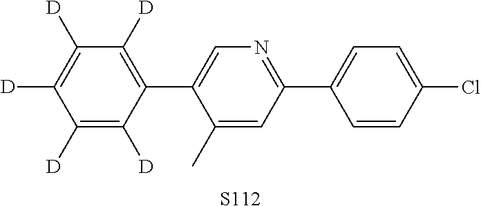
C1([D])=C([D])C(C2=CN=C(C3=CC=C(Cl)C=C3)C=C2C)=C([D])C([D])=C1[D].[S112]
